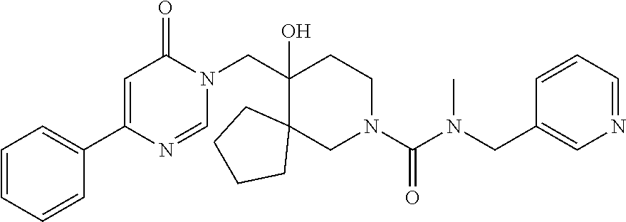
C1(CN2C(=O)C=C(C3=CC=CC=C3)N=C2)(O)C2(CN(C(N(CC3=CN=CC=C3)C)=O)CC1)CCCC2
